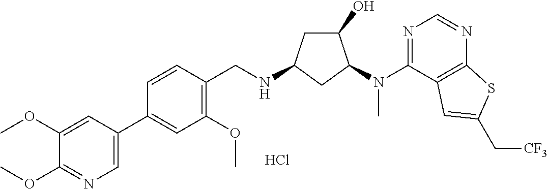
C1(OC)=NC=C(C2=CC(OC)=C(CNC3CC(O)C(N(C4=NC=NC5=C4C=C(C[CF3])S5)C)C3)C=C2)C=C1OC.Cl
